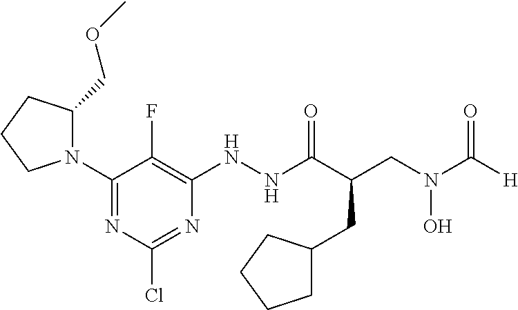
[H]C(N(CC(C(NNC1=C(F)C(N2C(COC)CCC2)=NC(Cl)=N1)=O)CC1CCCC1)O)=O
